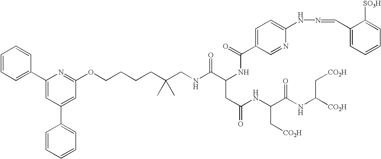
C1=CC=C(C2=CC(C3=CC=CC=C3)=CC(OCCCCC(CNC(C(NC(=O)C3=CC=C(NN=CC4=CC=CC=C4[SO3H])N=C3)CC(NC(C(NC([CO2H])C[CO2H])=O)C[CO2H])=O)=O)(C)C)=N2)C=C1
